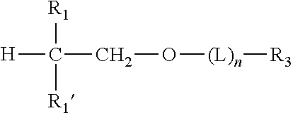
[H]C(CO[(L)n][R3])([R1])[R1]
